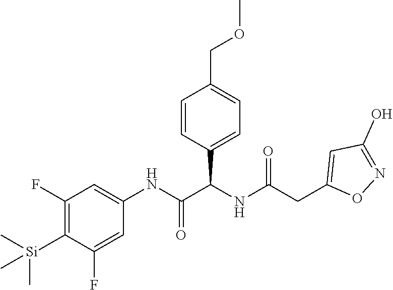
C1=CC(C(NC(CC2=CC(O)=NO2)=O)C(NC2=CC(F)=C([Si](C)(C)C)C(F)=C2)=O)=CC=C1COC
